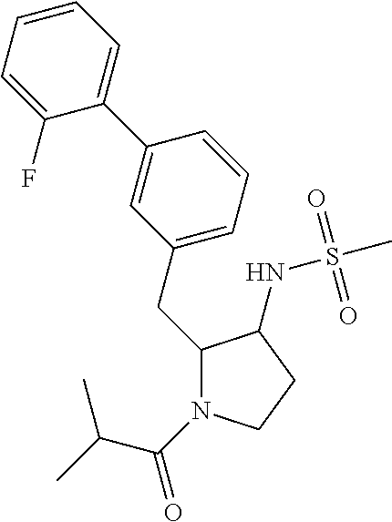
C1(CC2=CC=CC(C3=CC=CC=C3F)=C2)N(C(=O)C(C)C)CCC1NS(C)(=O)=O
